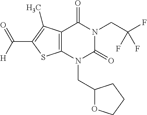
C12=C(N(CC3OCCC3)C(=O)N(CC(F)(F)F)C1=O)SC(C([H])=O)=C2C
